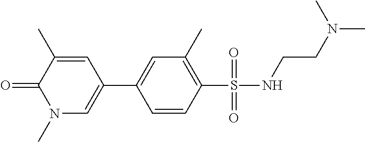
C1=CC(S(NCCN(C)C)(=O)=O)=C(C)C=C1C1=CN(C)C(=O)C(C)=C1
